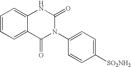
C1=CC=C2C(=C1)NC(=O)N(C1=CC=C([SO2NH2])C=C1)C2=O
